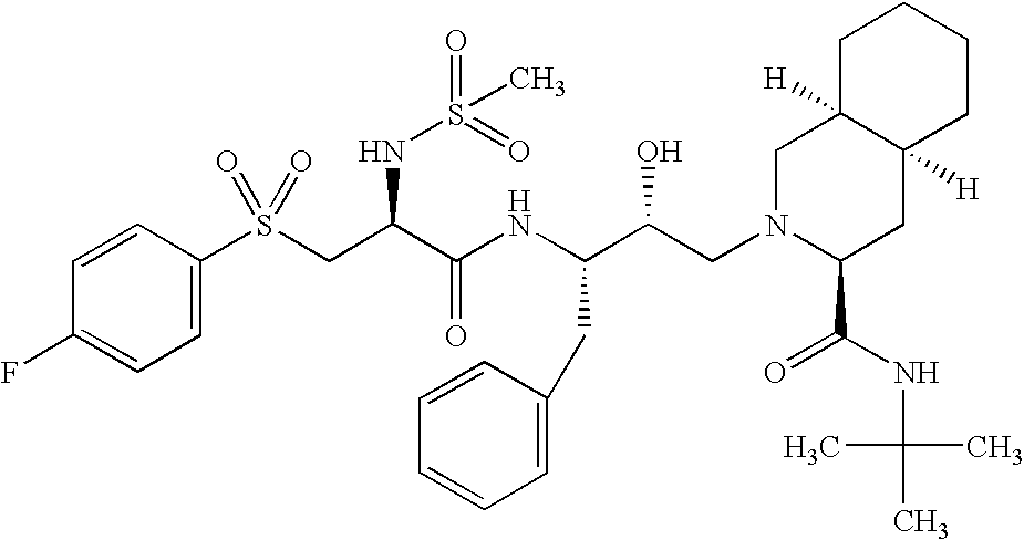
C1=CC(F)=CC=C1S(CC(C(NC(C(CN1C(C(NC(C)(C)C)=O)CC2([H])C([H])(C1)CCCC2)O)CC1=CC=CC=C1)=O)NS(=O)(=O)C)(=O)=O
